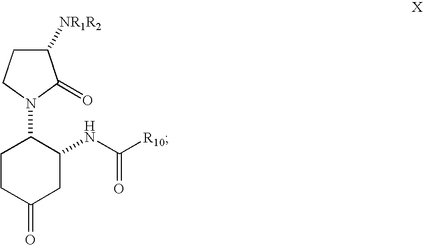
C1CC(=O)CC(NC([R10])=O)C1N1C(=O)C([NR1R2])CC1
